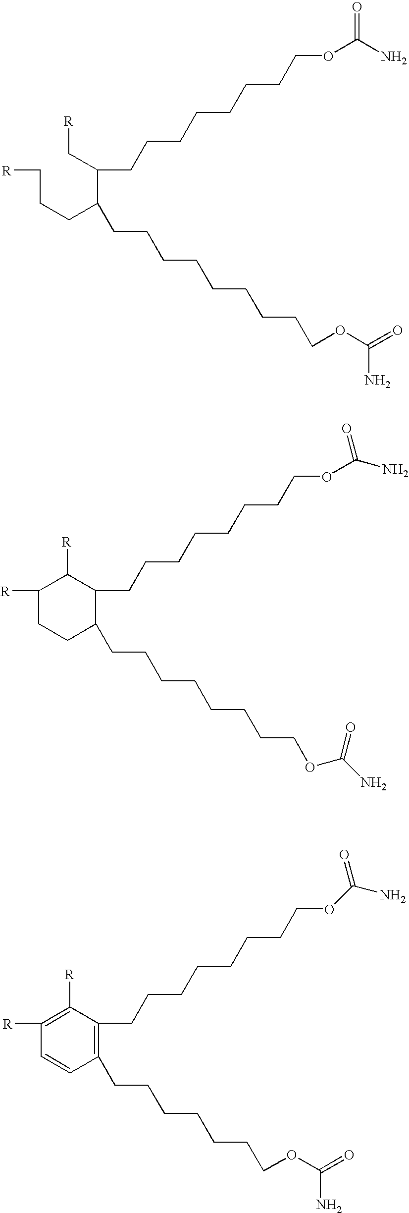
C(CCC(C(C[R])CCCCCCCCOC(N)=O)CCCCCCCCCOC(N)=O)[R].C1([R])CCC(CCCCCCCCOC(N)=O)C(CCCCCCCCOC(N)=O)C1[R].C1([R])=C([R])C(CCCCCCCCOC(N)=O)=C(CCCCCCCOC(N)=O)C=C1
